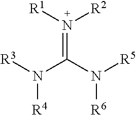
N(=C(N([R5])[R6])N([R3])[R4])([R1])[R2]
